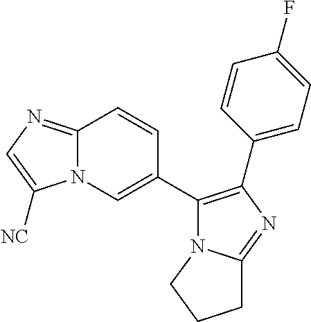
C12=NC=C([NC])N1C=C(C1=C(C3=CC=C(F)C=C3)N=C3N1CCC3)C=C2
